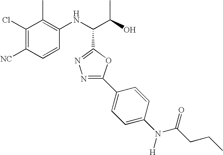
C1(Cl)=C([NC])C=CC(NC(C(O)C)C2=NN=C(C3=CC=C(N([H])C(CCC)=O)C=C3)O2)=C1C
